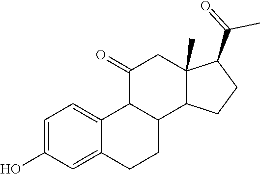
C1=C(O)C=C2C(=C1)C1C(CC2)C2C(C)(CC1=O)C(C(=O)C)CC2
